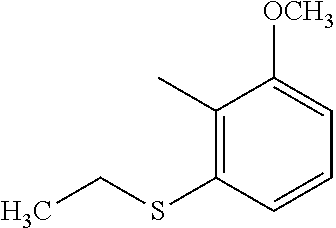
C1(C)=C(SCC)C=CC=C1[OCH3]
